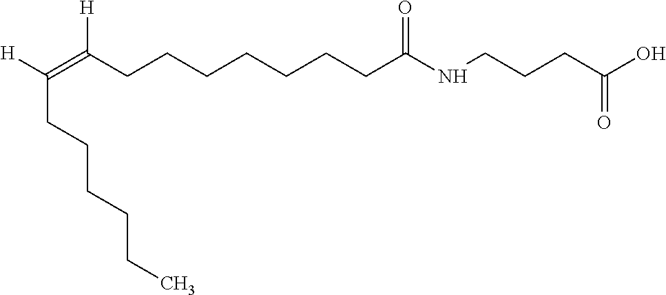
C(=C(CCCCCCCC(NCCCC(O)=O)=O)[H])([H])CCCCCC
